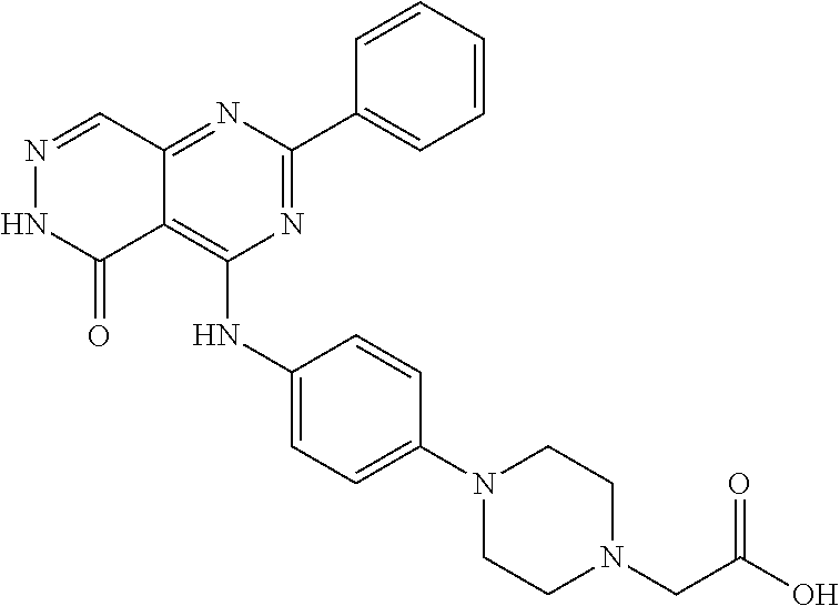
N1=CC2=NC(C3=CC=CC=C3)=NC(NC3=CC=C(N4CCN(CC(O)=O)CC4)C=C3)=C2C(=O)N1
